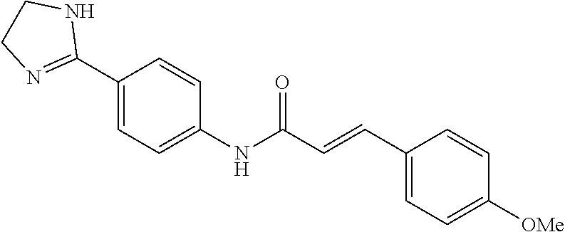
C1(C2=NCCN2)=CC=C(NC(C=CC2=CC=C([OMe])C=C2)=O)C=C1
